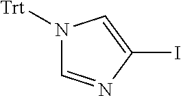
N1([Trt])C=NC(I)=C1
